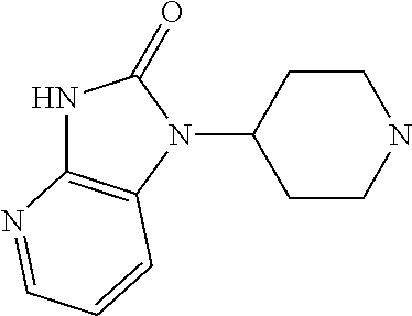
C1CC(N2C(=O)NC3=C2C=CC=N3)CCN1
